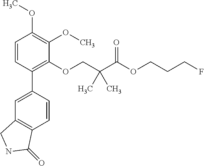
C1=CC(C2=CC3=C(C=C2)C(=O)NC3)=C(OCC(C(OCCCF)=O)(C)C)C(OC)=C1OC
